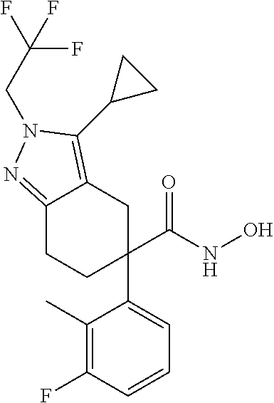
C1(C)=C(F)C=CC=C1C1(C(NO)=O)CCC2=NN(CC(F)(F)F)C(C3CC3)=C2C1
